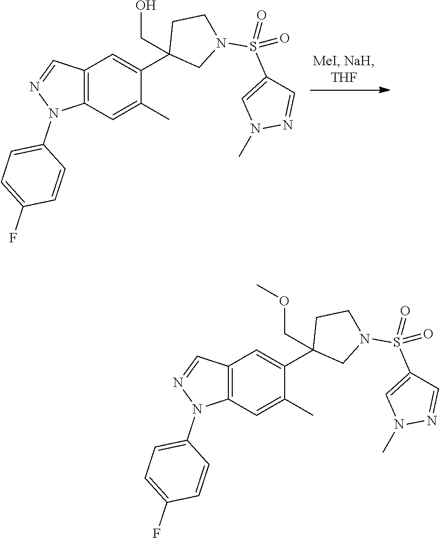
C12=C(C=C(C)C(C3(CO)CN(S(=O)(C4=CN(C)N=C4)=O)CC3)=C1)N(C1=CC=C(F)C=C1)N=C2.C12=C(C=C(C)C(C3(COC)CN(S(=O)(C4=CN(C)N=C4)=O)CC3)=C1)N(C1=CC=C(F)C=C1)N=C2
